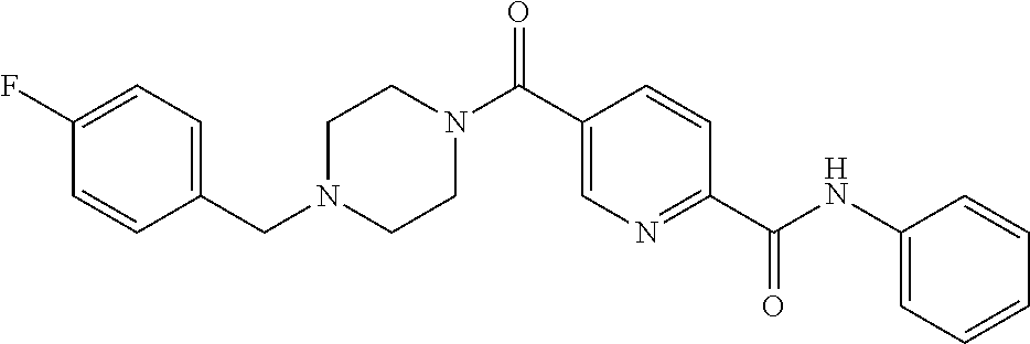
C1CN(C(C2=CN=C(C(=O)NC3=CC=CC=C3)C=C2)=O)CCN1CC1=CC=C(F)C=C1
